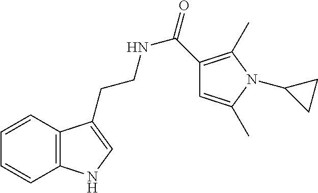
N(CCC1=CNC2=C1C=CC=C2)C(=O)C1=C(C)N(C2CC2)C(C)=C1
